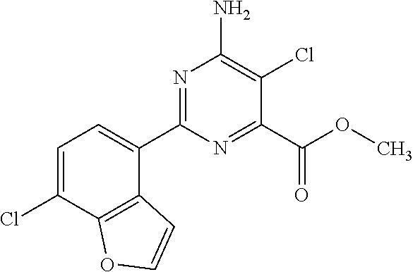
C1(C2=CC=C(Cl)C3=C2C=CO3)=NC(N)=C(Cl)C(C(=O)OC)=N1
